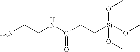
N(C(CC[Si](OC)(OC)OC)=O)CCN
